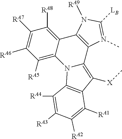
C12=C(N([RA9])C([LB])=N1C)C1=C([RA8])C([RA7])=C([RA6])C([RA5])=C1N1C2=C([X]C)C2=C1C([RA4])=C([RA3])C([RA2])=C2[RA1]
